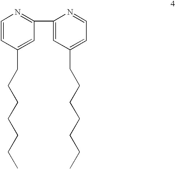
C1=CC(CCCCCCC)=CC(C2=CC(CCCCCCC)=CC=N2)=N1
